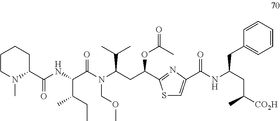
C1CN(C)C(C(NC(C(N(C(CC(OC(=O)C)C2=NC(C(NC(CC3=CC=CC=C3)CC([CO2H])C)=O)=CS2)C(C)C)COC)=O)C(CC)C)=O)CC1
